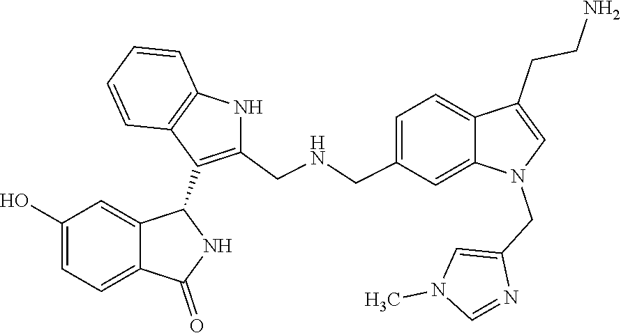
C12=CC(CNCC3=C(C4C5=CC(O)=CC=C5C(=O)N4)C4=C(C=CC=C4)N3)=CC=C1C(CCN)=CN2CC1=CN(C)C=N1
